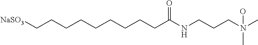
C(CCCCC(NCCCN(C)(O)C)=O)CCCC[NaSO3]
